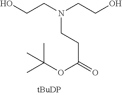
C(CN(CCO)CCC(=O)OC(C)(C)C)O
